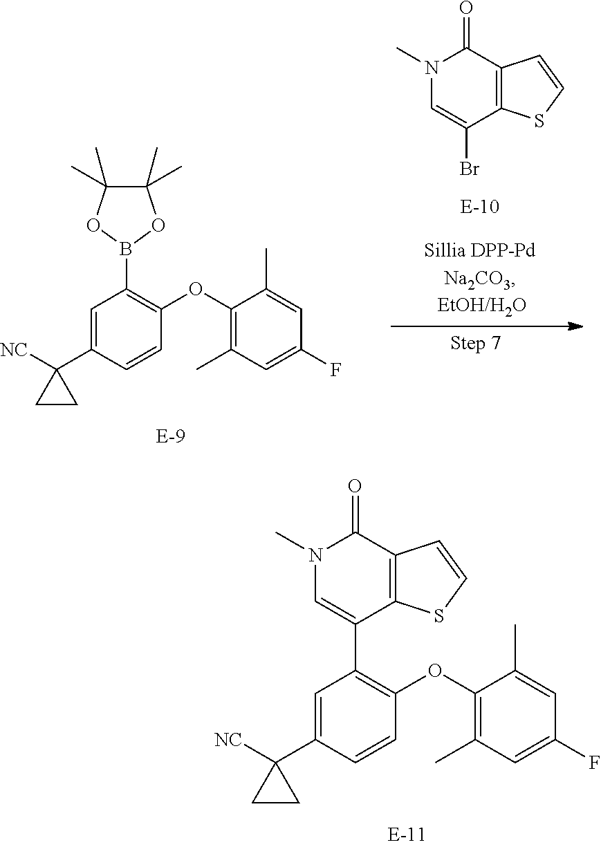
N1(C)C=C(Br)C2=C(C1=O)C=CS2.C1=C(C2([NC])CC2)C=CC(OC2=C(C)C=C(F)C=C2C)=C1B1OC(C)(C)C(C)(C)O1.C1=C(C2([NC])CC2)C=CC(OC2=C(C)C=C(F)C=C2C)=C1C1=CN(C)C(=O)C2=C1SC=C2
